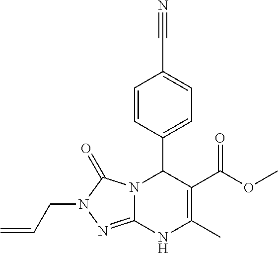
C1=CC(C2N3C(=NN(CC=C)C3=O)NC(C)=C2C(OC)=O)=CC=C1C#N
